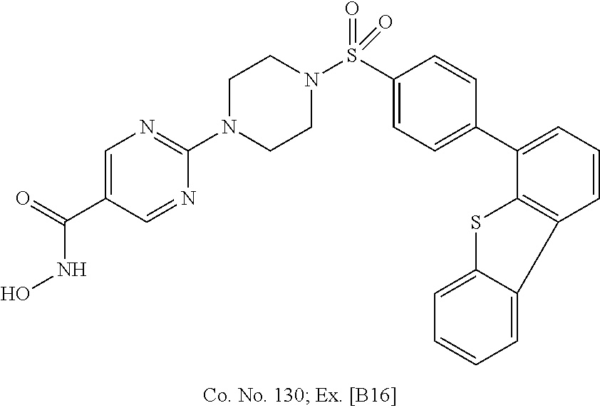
N1(C2=NC=C(C(NO)=O)C=N2)CCN(S(C2=CC=C(C3=CC=CC4=C3SC3=CC=CC=C43)C=C2)(=O)=O)CC1
